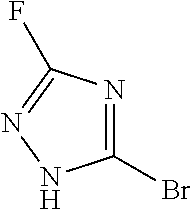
C1(Br)=NC(F)=NN1
